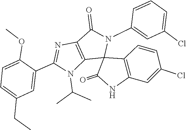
C1=C(Cl)C=C(N2C3(C4=C(C=C(Cl)C=C4)NC3=O)C3=C(C2=O)N=C(C2=CC(CC)=CC=C2OC)N3C(C)C)C=C1
